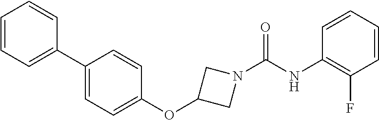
C1=CC=C(C2=CC=C(OC3CN(C(NC4=C(F)C=CC=C4)=O)C3)C=C2)C=C1
